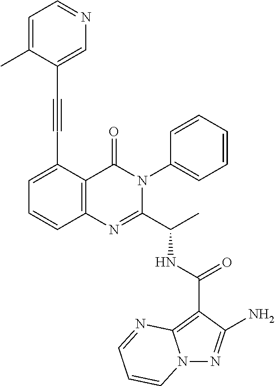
N(C(C1=NC2=C(C(=O)N1C1=CC=CC=C1)C(C#CC1=CN=CC=C1C)=CC=C2)C)C(C1=C2N(N=C1N)C=CC=N2)=O
